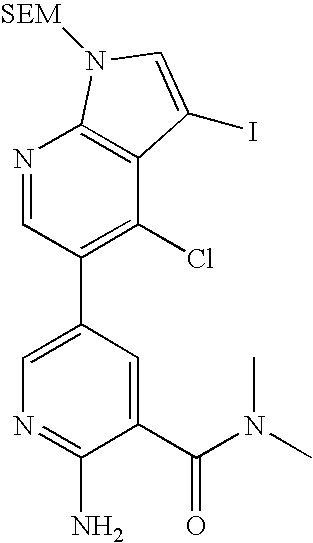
N1=CC(C2=CN=C(N)C(C(N(C)C)=O)=C2)=C(Cl)C2=C1N([SEM])C=C2I
